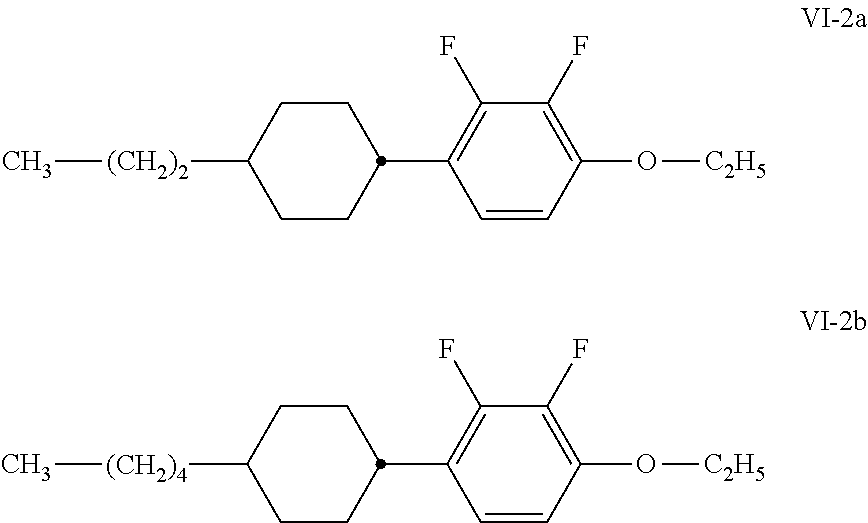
C1=CC(O[C2H5])=C(F)C(F)=C1C1CCC([(CH2)2]C)CC1.C1=CC(O[C2H5])=C(F)C(F)=C1C1CCC([(CH2)4]C)CC1
